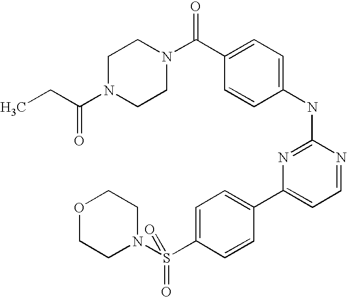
C1N(C(CC)=O)CCN(C(C2=CC=C(NC3=NC(C4=CC=C(S(N5CCOCC5)(=O)=O)C=C4)=CC=N3)C=C2)=O)C1
